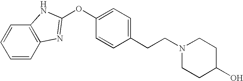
C12=C(C=CC=C1)N=C(OC1=CC=C(CCN3CCC(O)CC3)C=C1)N2
